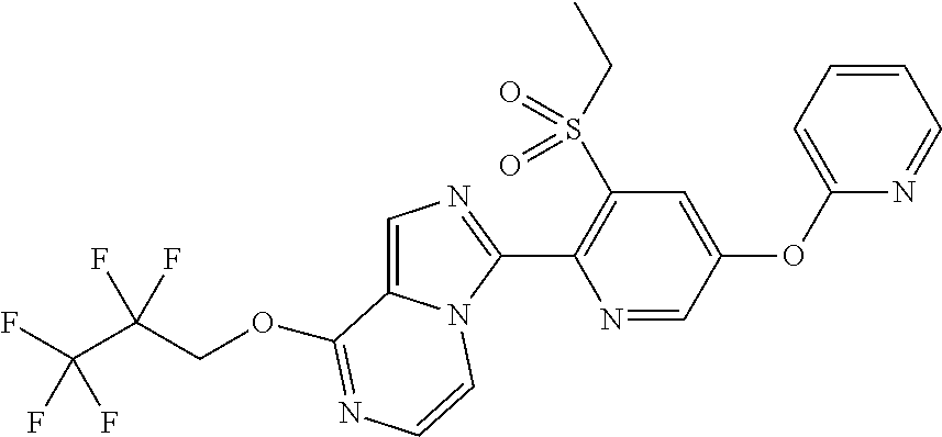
FC(C(F)(COC1=NC=CN2C1=CN=C2C1=C(S(CC)(=O)=O)C=C(OC2=CC=CC=N2)C=N1)F)(F)F
